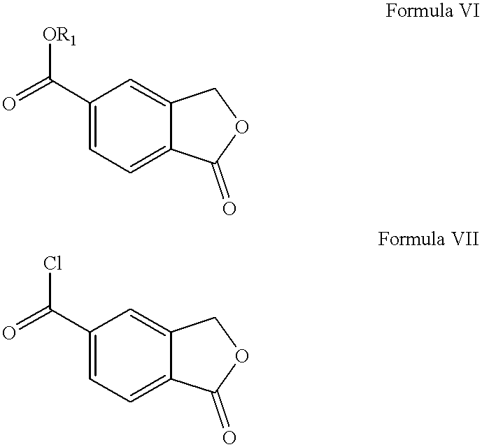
C1(C(=O)[OR1])=CC=C2C(=C1)COC2=O.C1(C(=O)Cl)=CC=C2C(=C1)COC2=O
